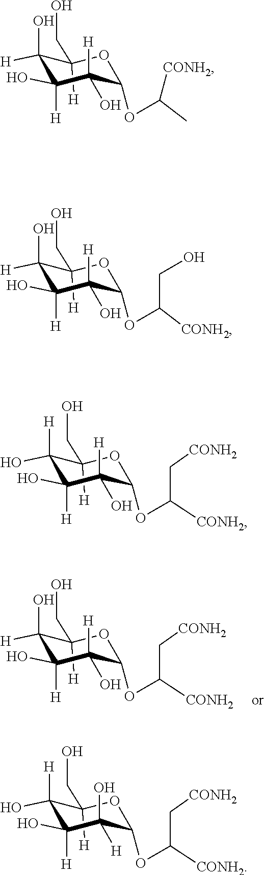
C1(CO)([H])C([H])(O)C(O)([H])C([H])(O)C(OC(C[CONH2])[CONH2])O1.C1(CO)([H])C([H])(O)C(O)([H])C([H])(O)C(OC([CONH2])C)O1.C1(CO)([H])C([H])(O)C(O)([H])C([H])(O)C(OC(CO)[CONH2])O1.C1(CO)([H])C(O)([H])C(O)([H])C([H])(O)C(OC(C[CONH2])[CONH2])O1.C1(CO)([H])C(O)([H])C(O)([H])C(O)([H])C(OC(C[CONH2])[CONH2])O1
